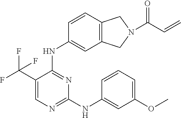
C1(C(F)(F)F)=CN=C(NC2=CC(OC)=CC=C2)N=C1NC1=CC2=C(C=C1)CN(C(C=C)=O)C2
